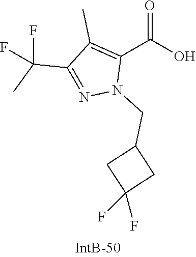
C1(C)=C(C(=O)O)N(CC2CC(F)(F)C2)N=C1C(F)(F)C
